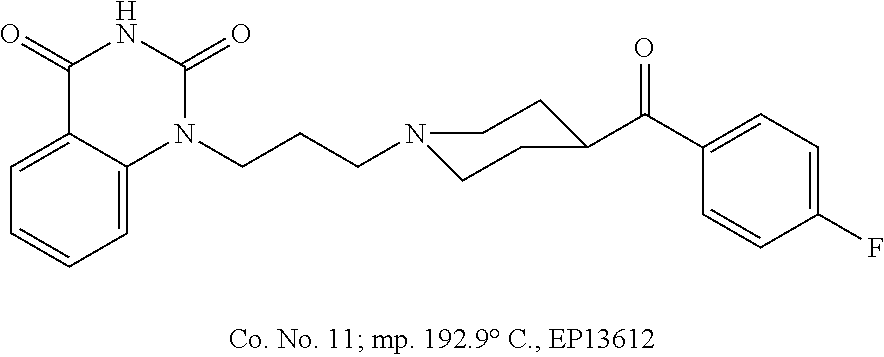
C1=C2C(=CC=C1)N(CCCN1CCC(C(C3=CC=C(F)C=C3)=O)CC1)C(=O)NC2=O
